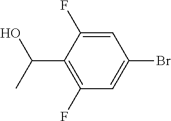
C1(C(C)O)=C(F)C=C(Br)C=C1F
